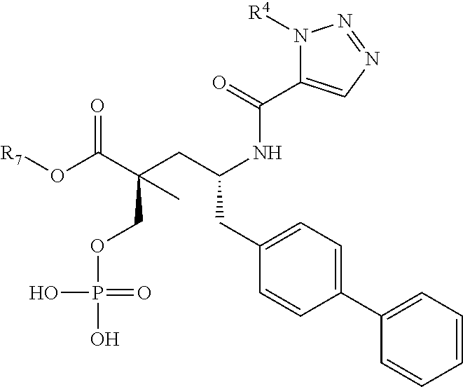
C1=CC=C(C2=CC=C(CC(CC(C(O[R7])=O)(COP(=O)(O)O)C)NC(C3=CN=NN3[R4])=O)C=C2)C=C1
